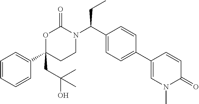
C1=CC=CC(C2(CC(O)(C)C)CCN(C(C3=CC=C(C4=CN(C)C(=O)C=C4)C=C3)CC)C(=O)O2)=C1
